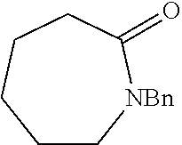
C1C[NBn]C(=O)CCC1
